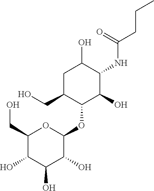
OCC1C(O)C(O)C(O)C(OC2C(O)C(NC(CCC)=O)C(O)CC2CO)O1
